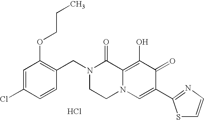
C1(CN2CCN3C(=C(O)C(=O)C(C4=NC=CS4)=C3)C2=O)=C(OCCC)C=C(Cl)C=C1.Cl
